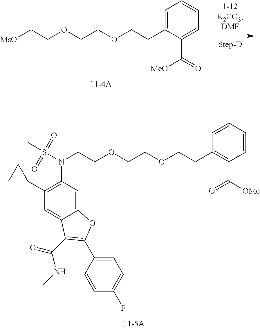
C(CC1=C(C(=O)[OMe])C=CC=C1)OCCOCCN(S(C)(=O)=O)C1=C(C2CC2)C=C2C(=C1)OC(C1=CC=C(F)C=C1)=C2C(=O)NC.C1=C(CCOCCOCC[MsO])C(C(=O)[MeO])=CC=C1
